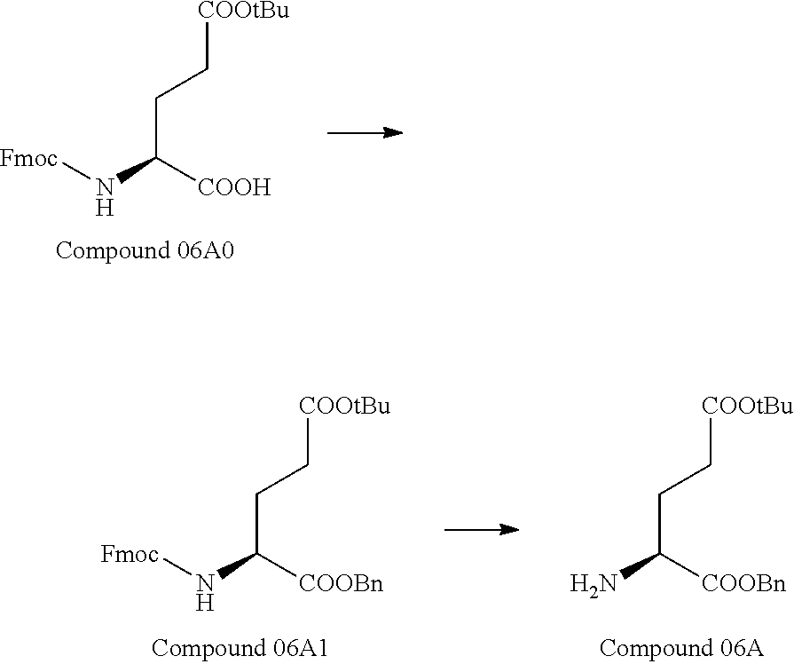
[Fmoc]NC([COOH])CC[COOtBu].[Fmoc]NC([COOBn])CC[COOtBu].NC([COOBn])CC[COOtBu]
